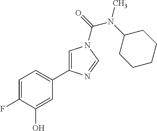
C1=C(F)C(O)=CC(C2=CN(C(N(C)C3CCCCC3)=O)C=N2)=C1
